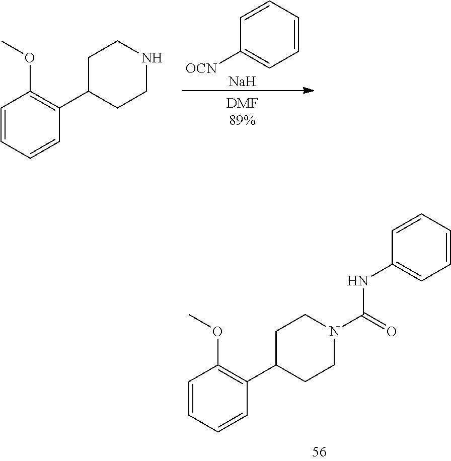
C1=CC([OCN])=CC=C1.[Na].C1=CC=CC(C2CCNCC2)=C1OC.C1=CC=CC(C2CCN(C(=O)NC3=CC=CC=C3)CC2)=C1OC
